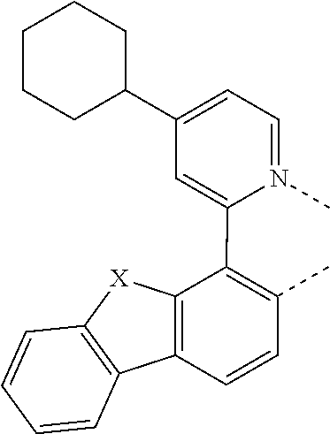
C1=N(C)C(C2=C(C)C=CC3=C2[X]C2=C3C=CC=C2)=CC(C2CCCCC2)=C1
